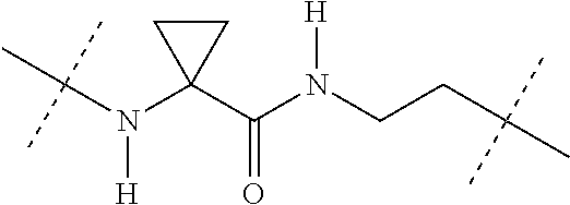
C(N(C1(C(N(CCC(C)(C)C)[H])=O)CC1)[H])(C)(C)C
